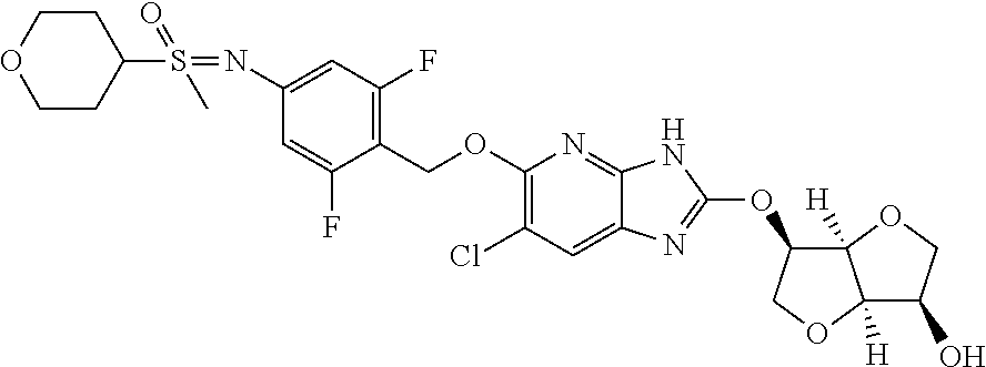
C1(COC2=C(Cl)C=C3C(=N2)NC(OC2C4([H])C([H])(OC2)C(O)CO4)=N3)=C(F)C=C(N=S(C2CCOCC2)(=O)C)C=C1F
